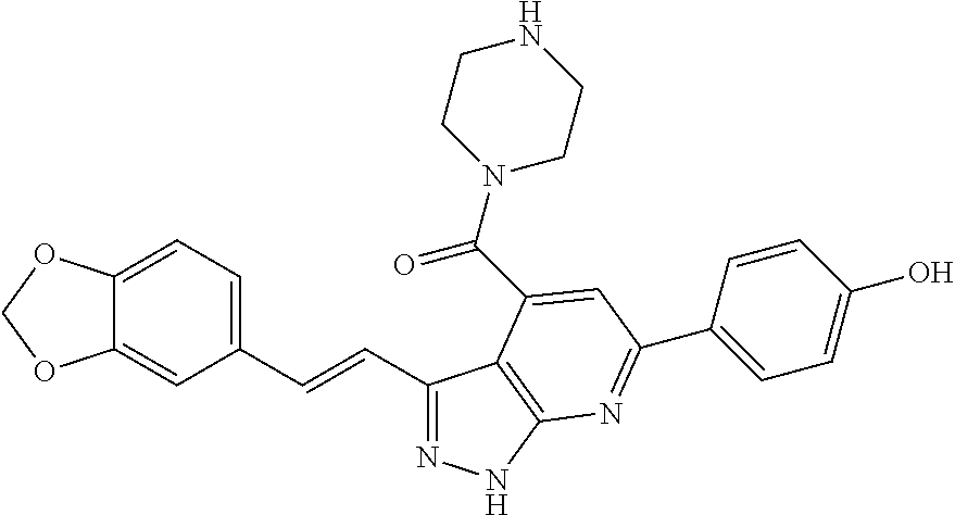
C1(C=CC2=CC=C3C(=C2)OCO3)=NNC2=C1C(C(N1CCNCC1)=O)=CC(C1=CC=C(O)C=C1)=N2
